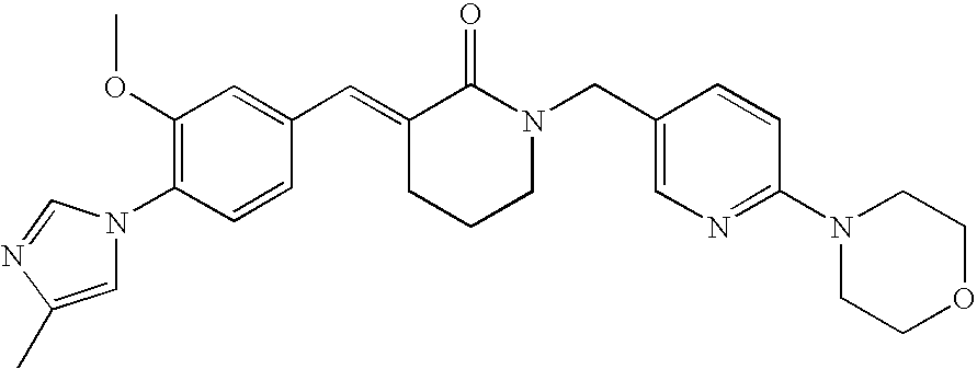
C1(OC)=C(N2C=C(C)N=C2)C=CC(C=C2CCCN(CC3=CN=C(N4CCOCC4)C=C3)C2=O)=C1
